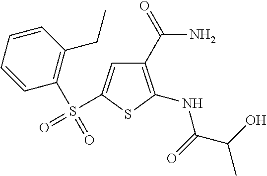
C1(C(N)=O)=C(NC(C(O)C)=O)SC(S(=O)(C2=C(CC)C=CC=C2)=O)=C1
